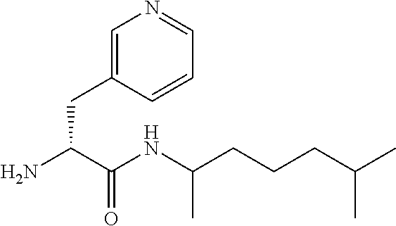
C1=C(CC(N)C(NC(CCCC(C)C)C)=O)C=CC=N1
